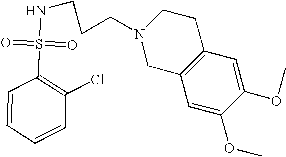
C1C2=C(CCN1CCCNS(C1=C(Cl)C=CC=C1)(=O)=O)C=C(OC)C(OC)=C2
